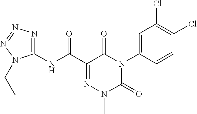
C1(NC(C2=NN(C)C(=O)N(C3=CC(Cl)=C(Cl)C=C3)C2=O)=O)=NN=NN1CC
